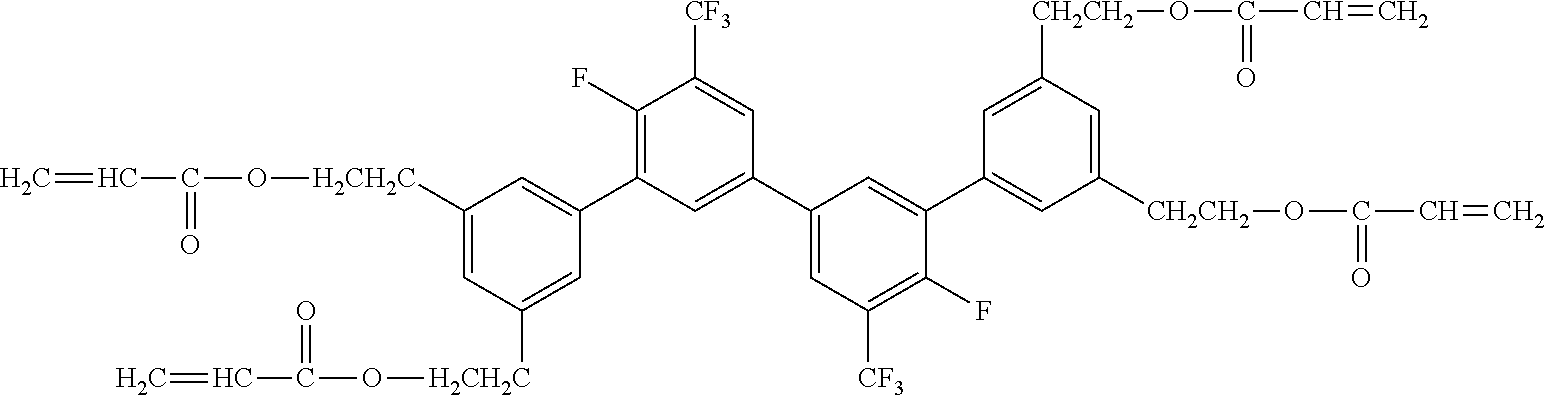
C(=C)C(O[CH2CH2]C1=CC(C2=CC(C3=CC(C4=CC([H2CH2C]OC(C=C)=O)=CC([H2CH2C]OC(C=C)=O)=C4)=C(F)C([CF3])=C3)=CC([CF3])=C2F)=CC([CH2CH2]OC(C=C)=O)=C1)=O
